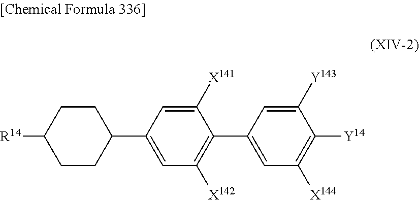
C1([X141])=CC(C2CCC([R14])CC2)=CC([X142])=C1C1=CC([X144])=C([Y14])C([Y143])=C1
